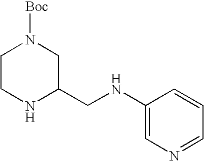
C1CNC(CNC2=CN=CC=C2)CN1[Boc]
